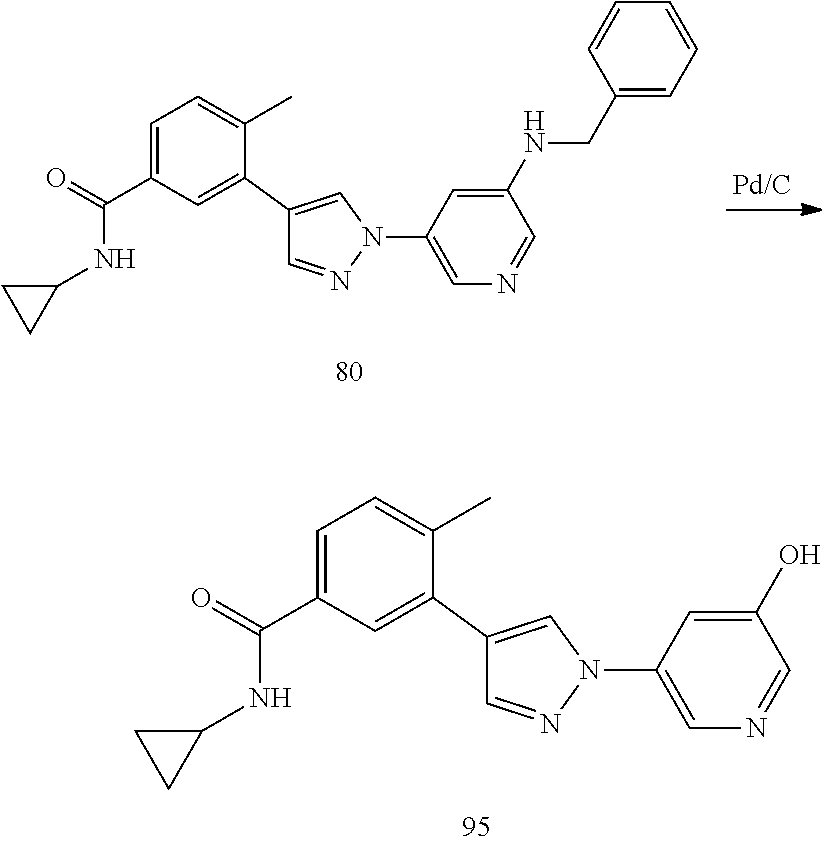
C1=NN(C2=CN=CC(NCC3=CC=CC=C3)=C2)C=C1C1=CC(C(=O)NC2CC2)=CC=C1C.C1=NN(C2=CN=CC(O)=C2)C=C1C1=CC(C(=O)NC2CC2)=CC=C1C
